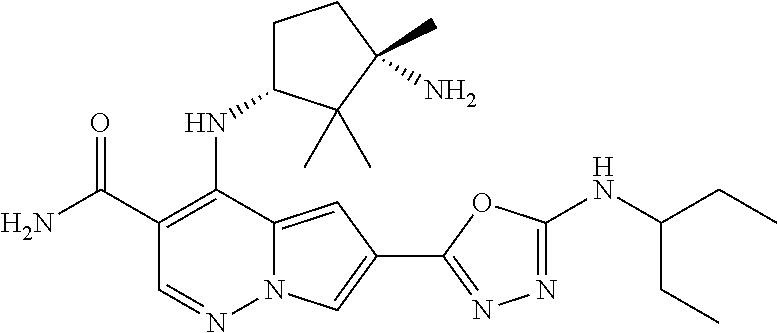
O=C(C1=C(NC2CCC(C)(N)C2(C)C)C2=CC(C3=NN=C(NC(CC)CC)O3)=CN2N=C1)N
